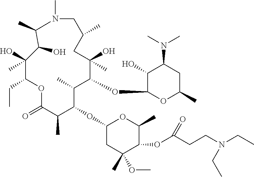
N1(C)CC(C)CC(O)(C)C(OC2OC(C)CC(N(C)C)C2O)C(C)C(OC2CC(C)(OC)C(OC(CCN(CC)CC)=O)C(C)O2)C(C)C(=O)OC(CC)C(C)(O)C(O)C1C
